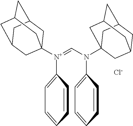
[Cl-].[N+](=CN(C1=CC=CC=C1)C12CC3CC(CC(C1)C3)C2)(C1=CC=CC=C1)C12CC3CC(CC(C1)C3)C2
